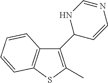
C12=C(SC(C)=C1C1C=CN=CN1)C=CC=C2
